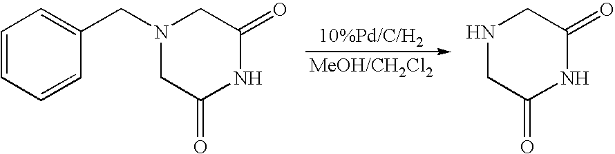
C1=CC=CC(CN2CC(=O)NC(=O)C2)=C1.N1CC(=O)NC(=O)C1
